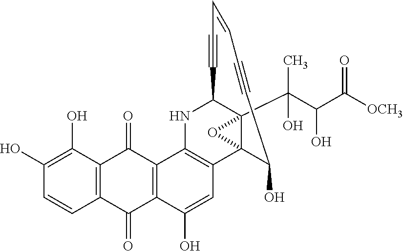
C12=C(C(O)=C(O)C=C1)C(=O)C1=C(C2=O)C(O)=CC2=C1NC1C3(C(C)(C(C([OCH3])=O)O)O)C2(C(O)C#CC=CC#C1)O3
